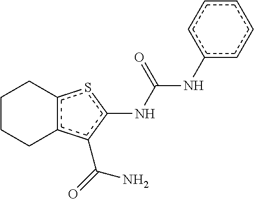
C1CCc2c(sc(NC(Nc3ccccc3)=O)c2C(=O)N)C1
